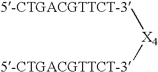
[5-CTGACGTTCT-3][X4][5-CTGACGTTCT-3]
